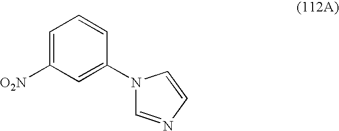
C1=C([O2N])C=C(N2C=NC=C2)C=C1
